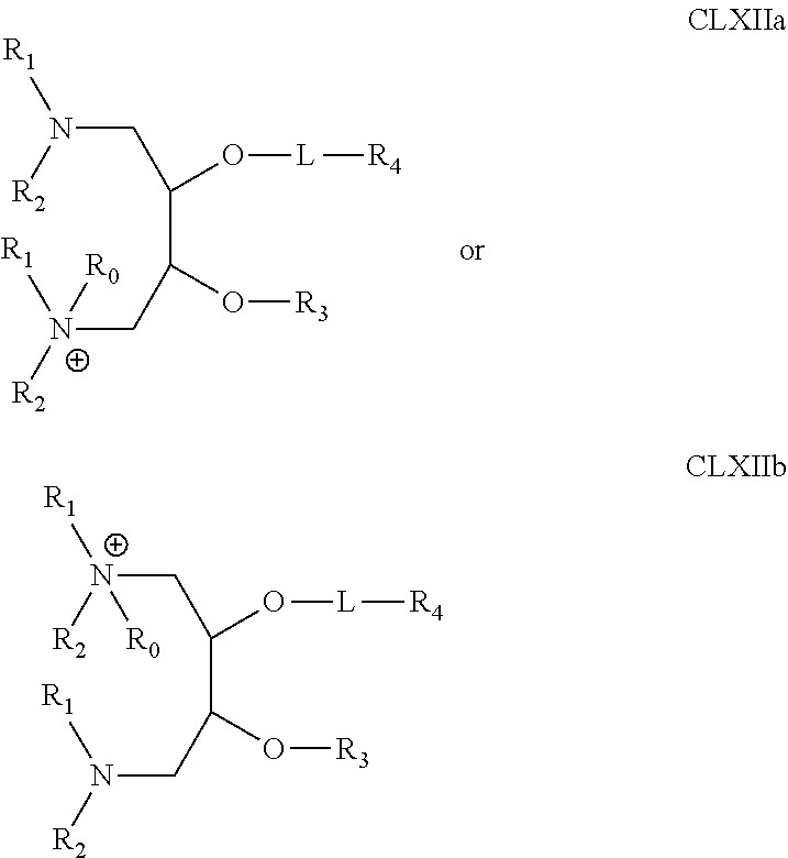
C(C(O[L][R4])CN([R2])[R1])(O[R3])C[N+]([R1])([R2])[R0].C(C(O[L][R4])C[N+]([R2])([R1])[R0])(O[R3])CN([R1])[R2]
